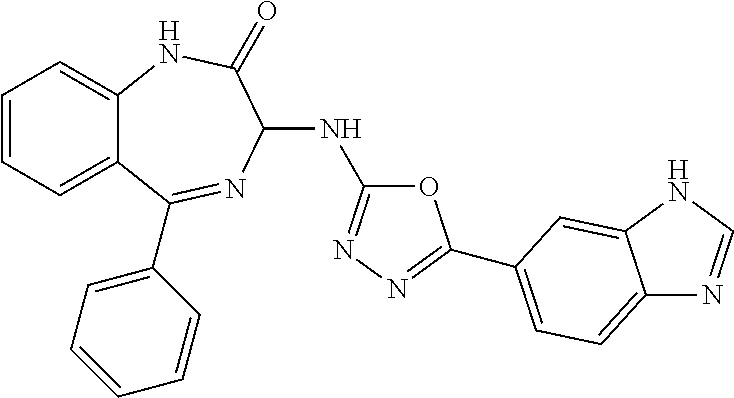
C1=CC=C2C(=C1)NC(=O)C(NC1=NN=C(C3=CC=C4N=CNC4=C3)O1)N=C2C1=CC=CC=C1
